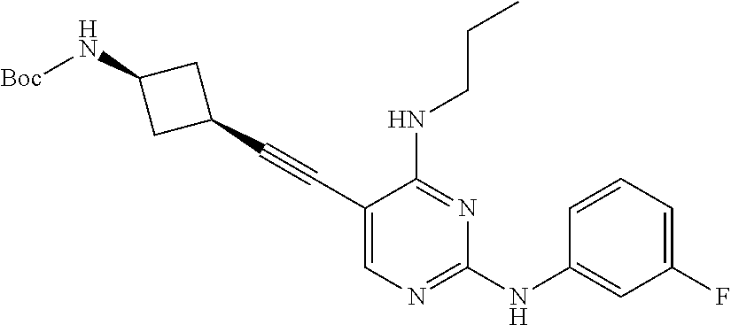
C1(C#CC2=CN=C(NC3=CC(F)=CC=C3)N=C2NCCC)CC(N[Boc])C1
